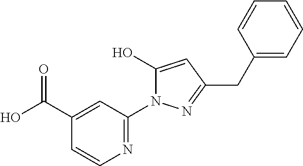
N1=C(N2C(O)=CC(CC3=CC=CC=C3)=N2)C=C(C(O)=O)C=C1
